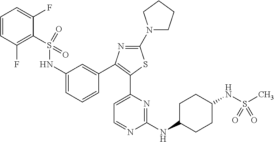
C1(N2CCCC2)=NC(C2=CC(NS(C3=C(F)C=CC=C3F)(=O)=O)=CC=C2)=C(C2=CC=NC(NC3CCC(NS(C)(=O)=O)CC3)=N2)S1
